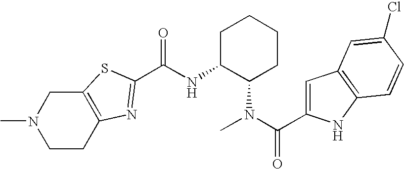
N1(C)CCC2=C(C1)SC(C(NC1C(N(C(=O)C3=CC4=C(N3)C=CC(Cl)=C4)C)CCCC1)=O)=N2
